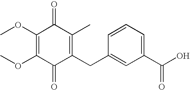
C1(=O)C(CC2=CC(C(O)=O)=CC=C2)=C(C)C(=O)C(OC)=C1OC
